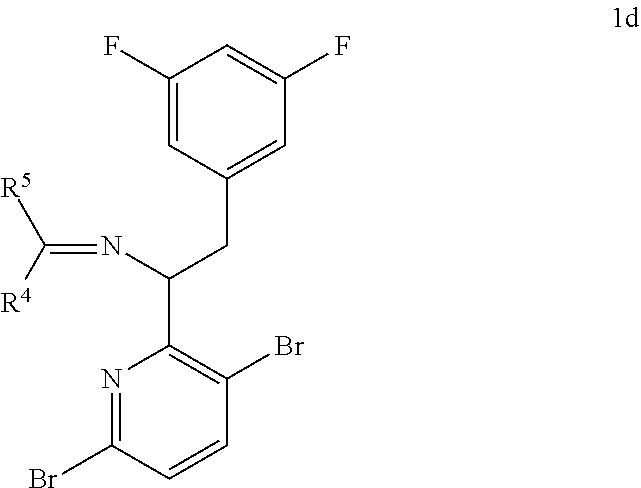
C1(C(CC2=CC(F)=CC(F)=C2)N=C([R4])[R5])=C(Br)C=CC(Br)=N1
